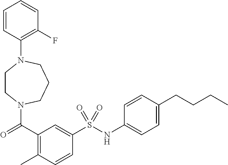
C(=O)(C1=C(C)C=CC(S(NC2=CC=C(CCCC)C=C2)(=O)=O)=C1)N1CCN(C2=C(F)C=CC=C2)CCC1
